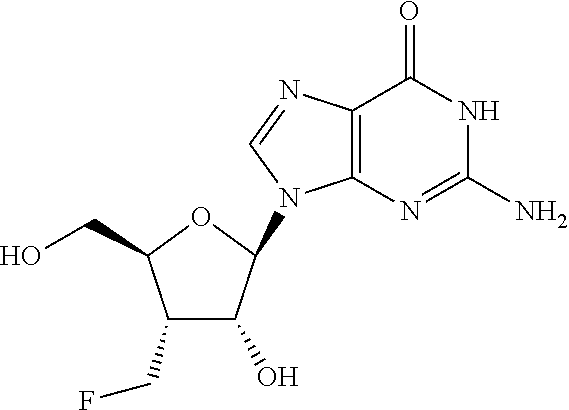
C1(CF)C(O)C(N2C3=C(C(=O)NC(N)=N3)N=C2)OC1CO
